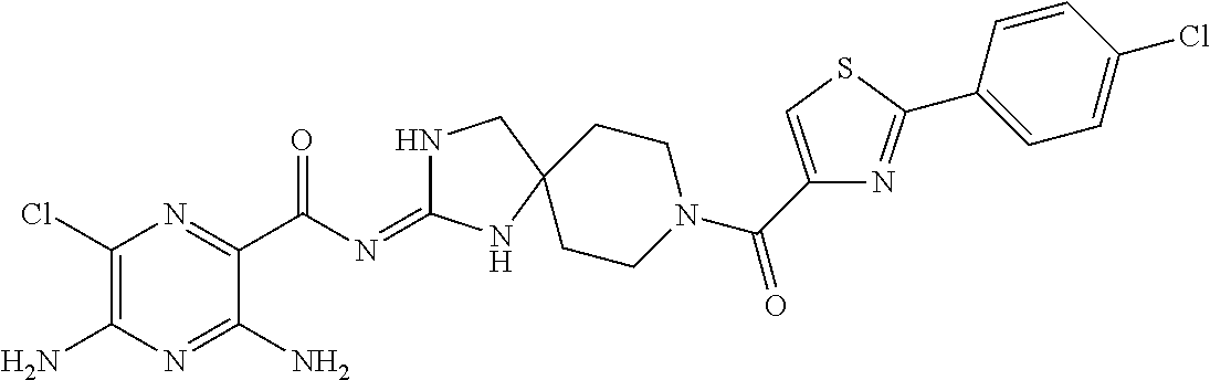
C1(Cl)=C(N)N=C(N)C(C(N=C2NCC3(N2)CCN(C(=O)C2=CSC(C4=CC=C(Cl)C=C4)=N2)CC3)=O)=N1
